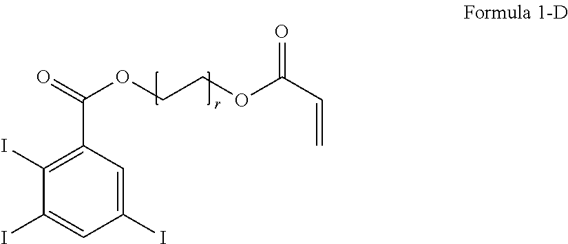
C1(I)=CC(C(=O)OCCOC(C=C)=O)=C(I)C(I)=C1
